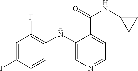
C1=C(I)C=CC(NC2=CN=CC=C2C(=O)NC2CC2)=C1F
